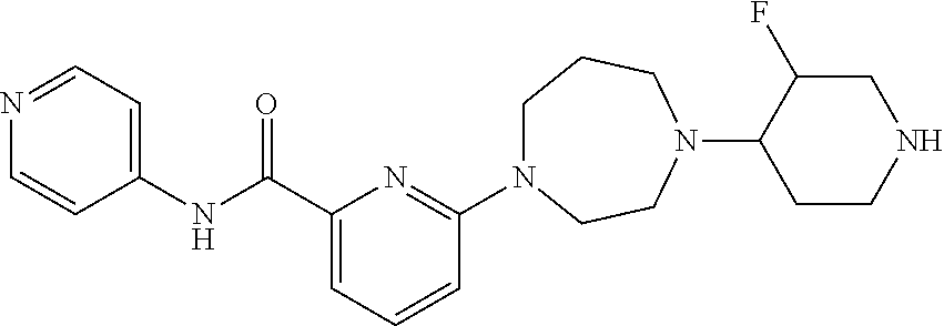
N1=CC=C(NC(C2=CC=CC(N3CCCN(C4CCNCC4F)CC3)=N2)=O)C=C1
